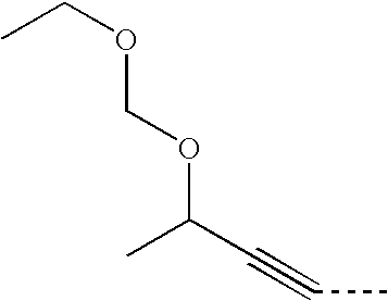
C(C#CC)(OCOCC)C
